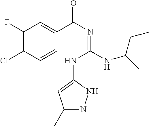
C1(F)=C(Cl)C=CC(C(N=C(NC2=CC(C)=NN2)NC(C)CC)=O)=C1
